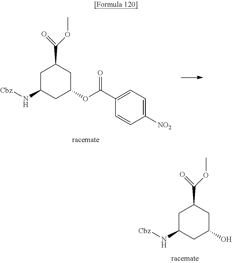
C1C(N[Cbz])CC(OC(=O)C2=CC=C([NO2])C=C2)CC1C(OC)=O.C1C(N[Cbz])CC(O)CC1C(OC)=O
